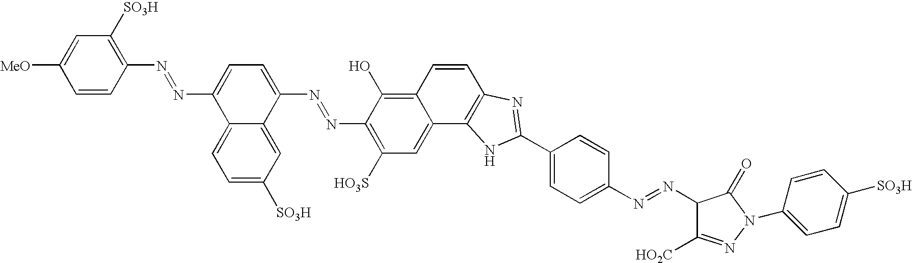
C1=CC(N=NC2=CC=C(N=NC3=C([HO3S])C=C4C(=C3O)C=CC3=C4NC(C4=CC=C(N=NC5C([HO2C])=NN(C6=CC=C([SO3H])C=C6)C5=O)C=C4)=N3)C3=CC([SO3H])=CC=C23)=C([SO3H])C=C1[MeO]
